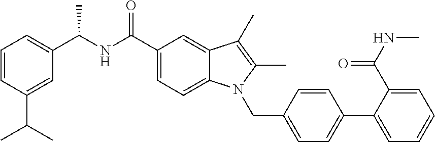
C1=CC(C(C)C)=CC(C(NC(C2=CC=C3C(=C2)C(C)=C(C)N3CC2=CC=C(C3=CC=CC=C3C(NC)=O)C=C2)=O)C)=C1
